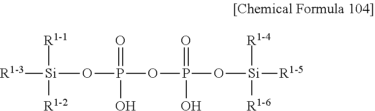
[R1-3][Si]([R1-1])([R1-2])OP(OP(=O)(O[Si]([R1-5])([R1-4])[R1-6])O)(=O)O
